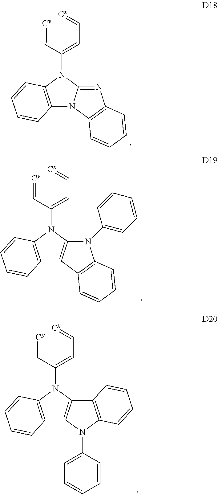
C(C=[Cx])=C(C=[Cy])N1C2=C(N3C1=NC1=C3C=CC=C1)C=CC=C2.C(C=[Cx])=C(C=[Cy])N1C2=C(C3=C1N(C1=CC=CC=C1)C1=C3C=CC=C1)C=CC=C2.C(C=[Cx])=C(C=[Cy])N1C2=C(C3=C1C1=C(N3C3=CC=CC=C3)C=CC=C1)C=CC=C2
